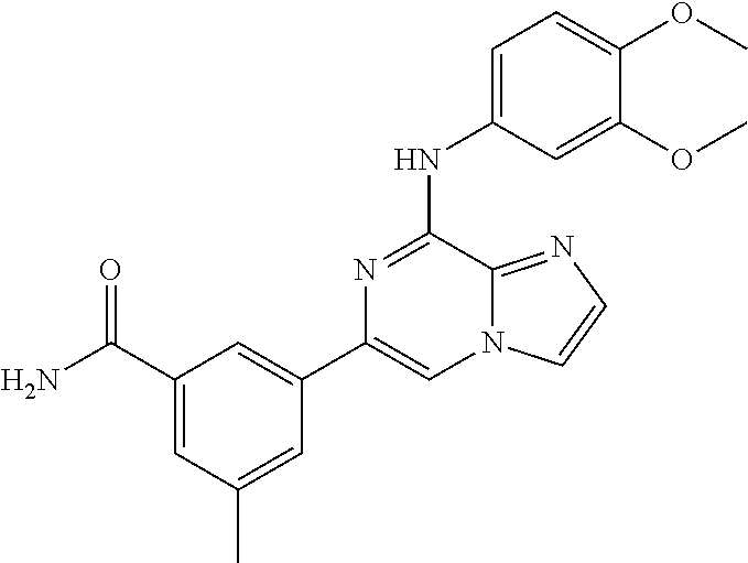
C1=C(NC2=NC(C3=CC(C(N)=O)=CC(C)=C3)=CN3C2=NC=C3)C=C(OC)C(OC)=C1
